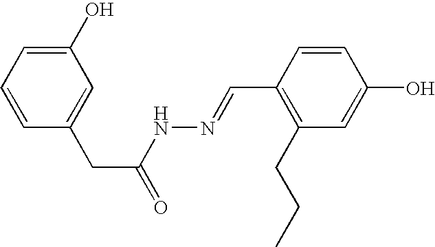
C1(O)=CC=CC(CC(=O)NN=CC2=C(CCC)C=C(O)C=C2)=C1
